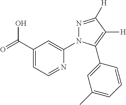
C1(C(=O)O)=CC=NC(N2N=C([H])C([H])=C2C2=CC(C)=CC=C2)=C1
